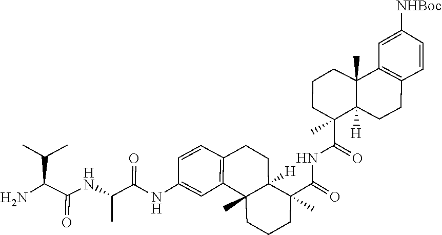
C1=C(NC(=O)C(NC(C(N)C(C)C)=O)C)C=CC2=C1C1(C)C([H])(CC2)C(C(=O)NC(C2(C)C3([H])C(C)(C4=C(C=CC([NHBoc])=C4)CC3)CCC2)=O)(C)CCC1
